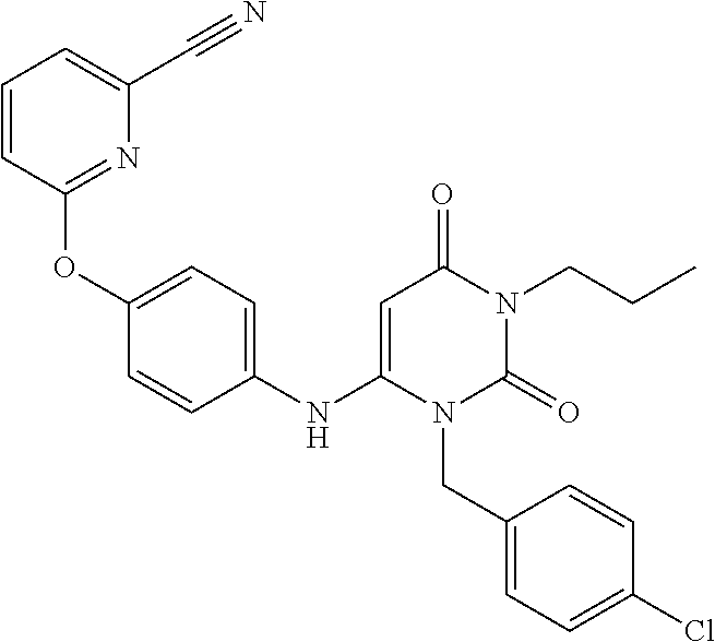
C1=CC(OC2=CC=C(NC3=CC(=O)N(CCC)C(=O)N3CC3=CC=C(Cl)C=C3)C=C2)=NC(C#N)=C1
